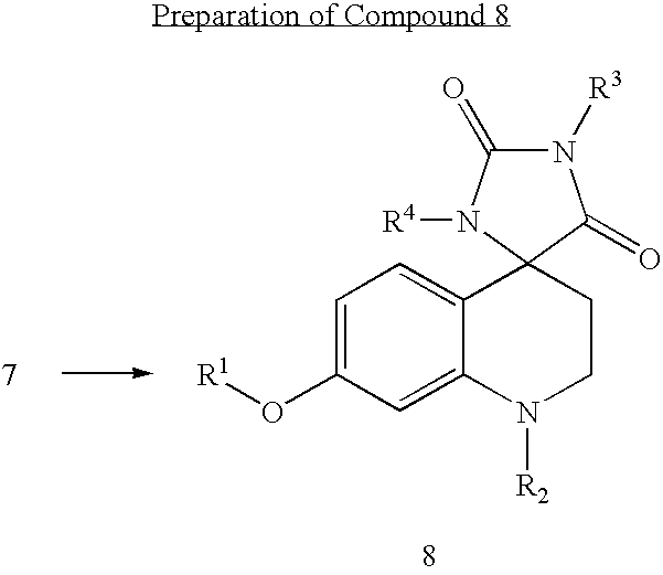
N1([R3])C(=O)N([R4])C2(C1=O)C1=CC=C(O[R1])C=C1N([R2])CC2
